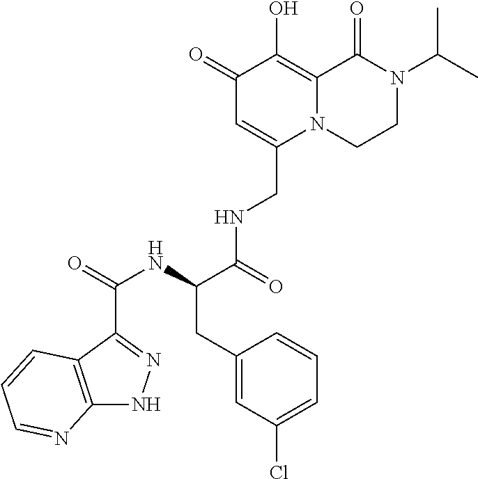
C1(=O)C=C(CNC(C(CC2=CC(Cl)=CC=C2)NC(C2=NNC3=C2C=CC=N3)=O)=O)N2C(=C1O)C(=O)N(C(C)C)CC2
